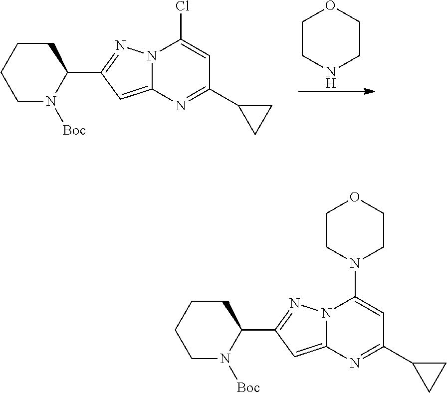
C1CNCCO1.C1N([Boc])C(C2=NN3C(=C2)N=C(C2CC2)C=C3Cl)CCC1.C1N([Boc])C(C2=NN3C(=C2)N=C(C2CC2)C=C3N2CCOCC2)CCC1
